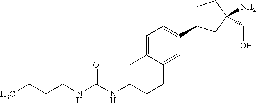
C1C(NC(NCCCC)=O)CCC2=CC(C3CCC(CO)(N)C3)=CC=C12
